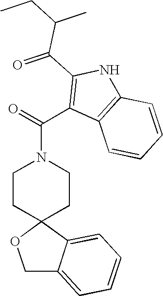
C1C2=CC=CC=C2C2(O1)CCN(C(C1=C(C(=O)C(CC)C)NC3=C1C=CC=C3)=O)CC2
